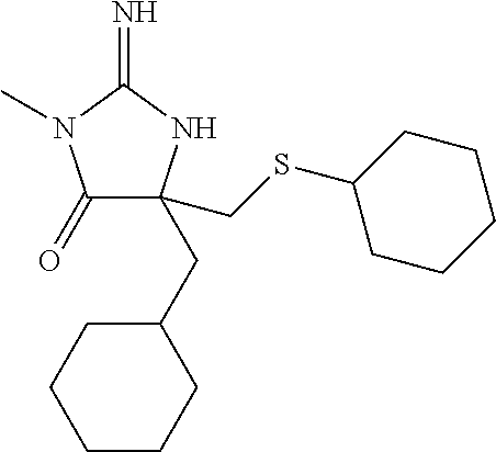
C1(=O)C(CC2CCCCC2)(CSC2CCCCC2)NC(=N)N1C
